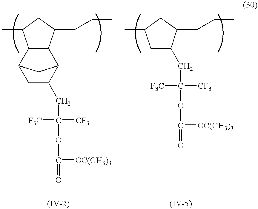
C1C(C)C2C(C1CCC)C1C(CC([CF3])([F3C])OC([OC(CH3)3])=O)CC2C1.C1C(C)CC(CC([CF3])([F3C])OC([OC(CH3)3])=O)C1CCC
